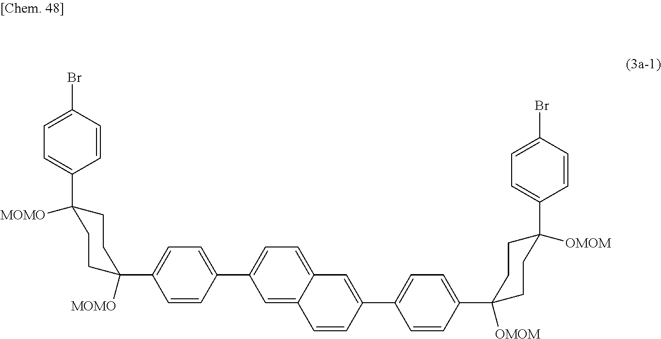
C1(C2=CC3=CC=C(C4=CC=C(C5([MOMO])CCC([MOMO])(C6=CC=C(Br)C=C6)CC5)C=C4)C=C3C=C2)=CC=C(C2([OMOM])CCC(C3=CC=C(Br)C=C3)([OMOM])CC2)C=C1
